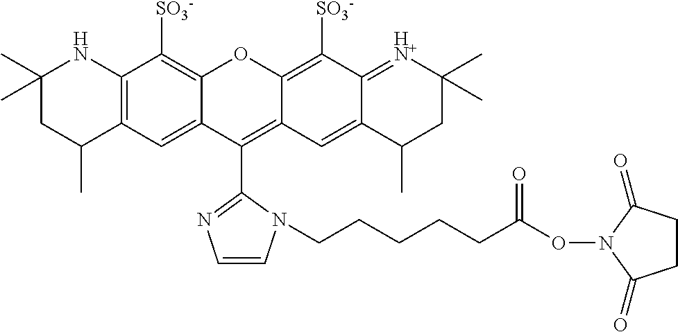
C12=C([SO3-])C3=C(C=C1C(C1=NC=CN1CCCCCC(ON1C(=O)CCC1=O)=O)=C1C(=C([SO3-])C4=[HN+]C(C)(C)CC(C)C4=C1)O2)C(C)CC(C)(C)N3
